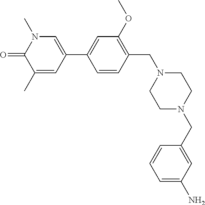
O=C1C(C)=CC(C2=CC(OC)=C(CN3CCN(CC4=CC(N)=CC=C4)CC3)C=C2)=CN1C
